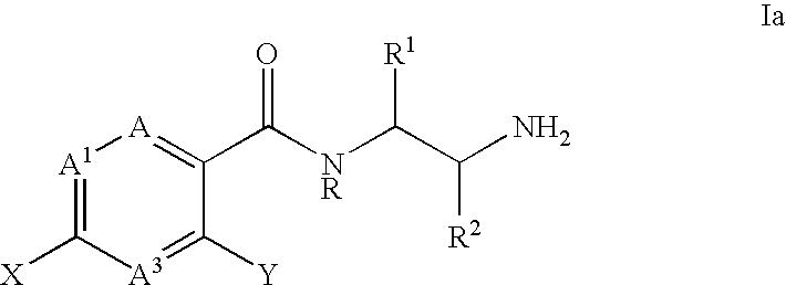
[A3]1=C([Y])C(C(=O)[NR]C([R1])C([R2])N)=[A][A1]=C1[X]
